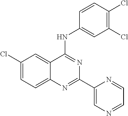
C1(Cl)=CC=C2C(=C1)C(NC1=CC(Cl)=C(Cl)C=C1)=NC(C1=CN=CC=N1)=N2
